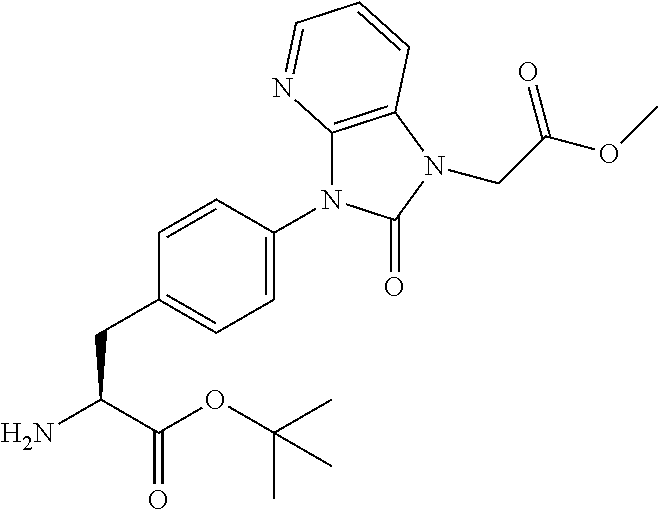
NC(C(OC(C)(C)C)=O)CC1=CC=C(N2C3=C(C=CC=N3)N(CC(OC)=O)C2=O)C=C1
